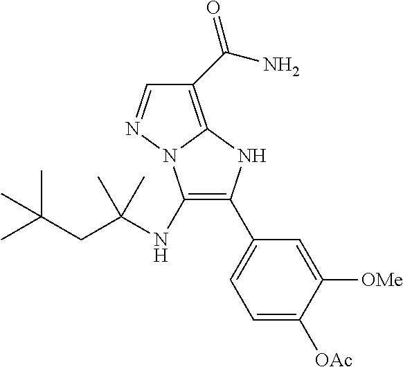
C1(C(N)=O)=C2N(N=C1)C(NC(CC(C)(C)C)(C)C)=C(C1=CC=C([OAc])C([OMe])=C1)N2
